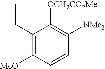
C1(CC)=C([MeO])C=CC([NMe2])=C1[OCH2CO2Me]
